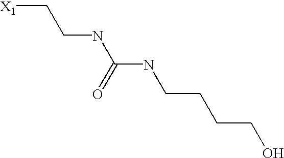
[X1]CCNC(NCCCCO)=O
